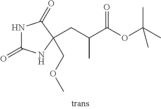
N1C(=O)NC(CC(C(OC(C)(C)C)=O)C)(COC)C1=O
